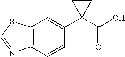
C12=C(C=CC(C3(C(O)=O)CC3)=C1)N=CS2
